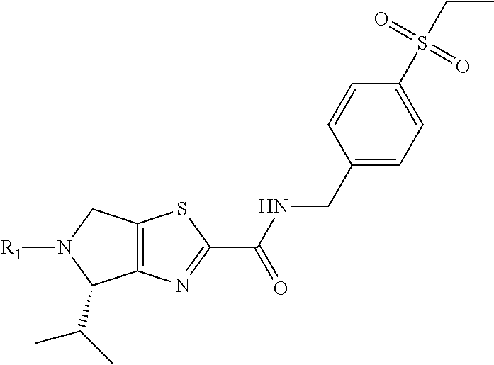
C12=C(N=C(C(NCC3=CC=C(S(CC)(=O)=O)C=C3)=O)S1)C(C(C)C)N([R1])C2
